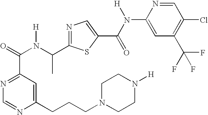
N1=C(C(N(C(=O)C2=NC=NC(CCCN3CCN([H])CC3)=C2)[H])C)SC(C(N([H])C2=CC(C(F)(F)F)=C(Cl)C=N2)=O)=C1
